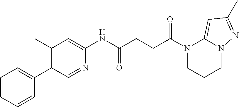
N1(C(CCC(NC2=CC(C)=C(C3=CC=CC=C3)C=N2)=O)=O)CCCN2C1=CC(C)=N2
